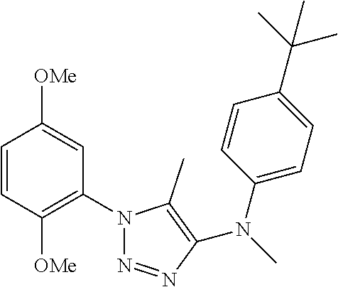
C1=CC([OMe])=C(N2N=NC(N(C3=CC=C(C(C)(C)C)C=C3)C)=C2C)C=C1[OMe]
